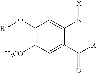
C1(O[R])=C([H3CO])C=C(C([R])=O)C(N[X])=C1
